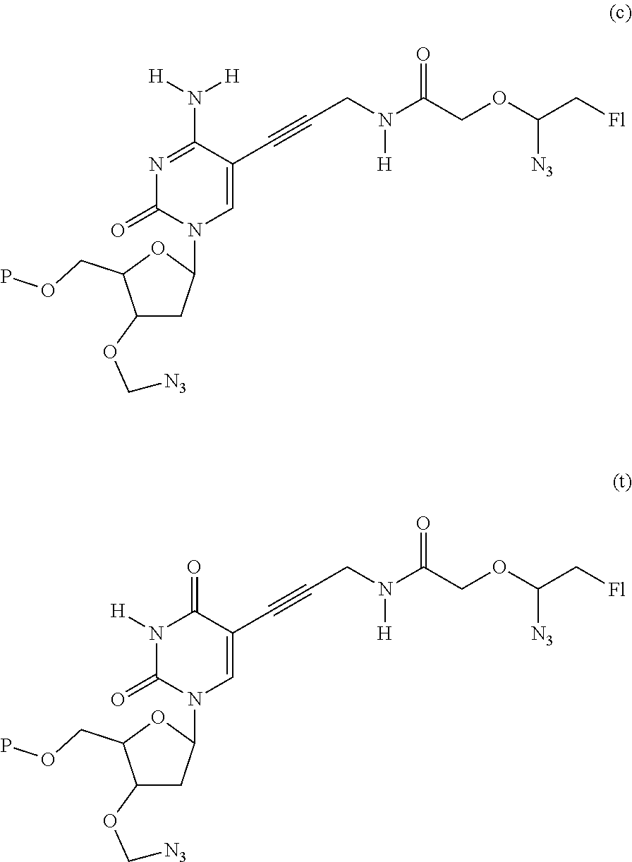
N1=C(N([H])[H])C(C#CCN(C(COC(C[Fl])[N3])=O)[H])=CN(C2CC(OC[N3])C(COP)O2)C1=O.N1([H])C(=O)N(C2CC(OC[N3])C(COP)O2)C=C(C#CCN(C(COC(C[Fl])[N3])=O)[H])C1=O
